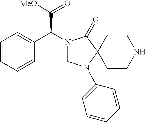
C1=CC=CC(C(N2CN(C3=CC=CC=C3)C3(C2=O)CCNCC3)C([MeO])=O)=C1
